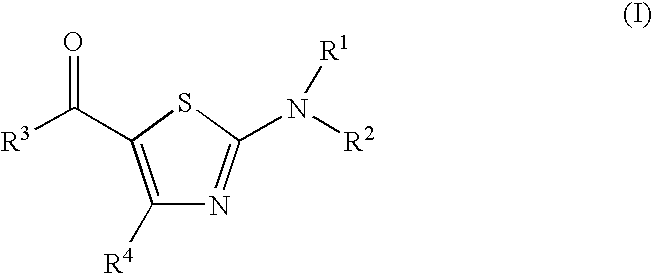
C1([R4])=C(C([R3])=O)SC(N([R2])[R1])=N1
